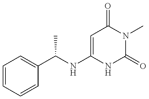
C1=CC=CC(C(NC2=CC(=O)N(C)C(=O)N2)C)=C1
